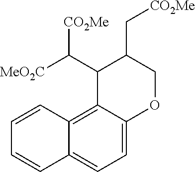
C12=C3C(=CC=C1C=CC=C2)OCC(C[CO2Me])C3C([MeO2C])[CO2Me]
